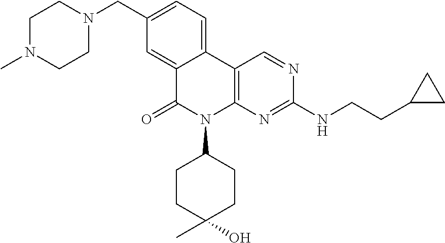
C1N(C)CCN(CC2=CC=C3C(=C2)C(=O)N(C2CCC(O)(C)CC2)C2=C3C=NC(NCCC3CC3)=N2)C1
